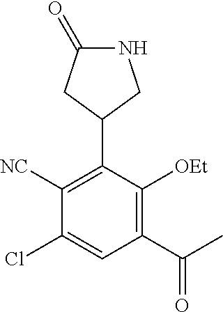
N1C(=O)CC(C2=C([NC])C(Cl)=CC(C(C)=O)=C2[OEt])C1
